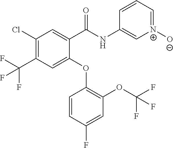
C1(C(NC2=C[N+](O)=CC=C2)=O)=CC(Cl)=C(C(F)(F)F)C=C1OC1=C(OC(F)(F)F)C=C(F)C=C1
